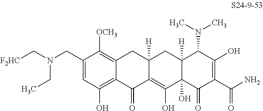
C1(CN(C[F2HC])CC)=CC(O)=C2C(=C1[OCH3])CC1([H])C(=C(O)C3(O)C([H])(C1)C(N(C)C)C(O)=C(C(N)=O)C3=O)C2=O
